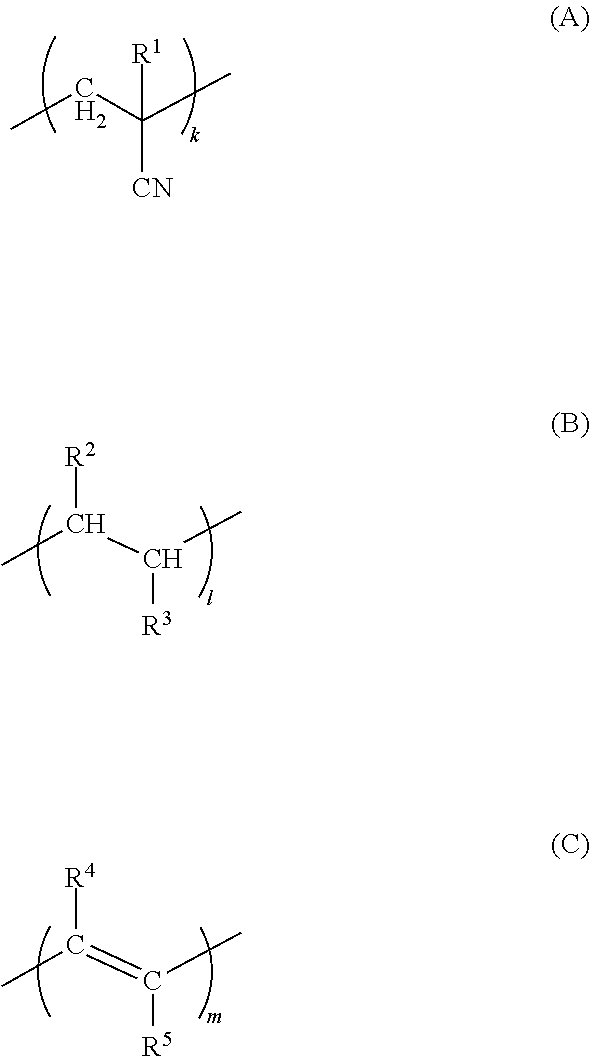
C(C)C([CN])(C)[R1].C(C)(C([R3])C)[R2].C(C)(=C([R5])C)[R4]
